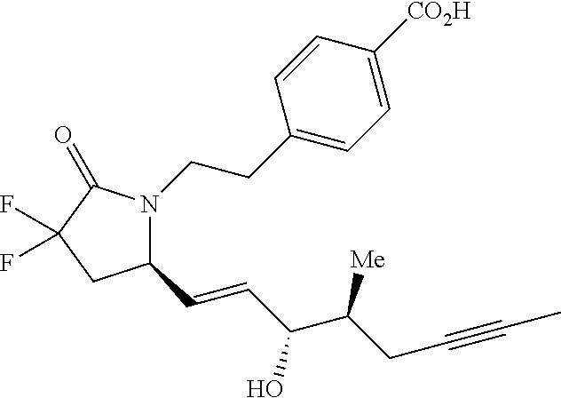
C1(C=CC(C(CC#CC)[Me])O)N(CCC2=CC=C([CO2H])C=C2)C(=O)C(F)(F)C1
